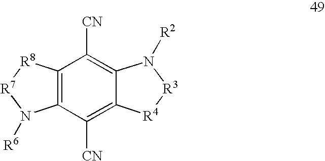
C1([CN])=C2C(=C([CN])C3=C1N([R6])[R7][R8]3)N([R2])[R3][R4]2
